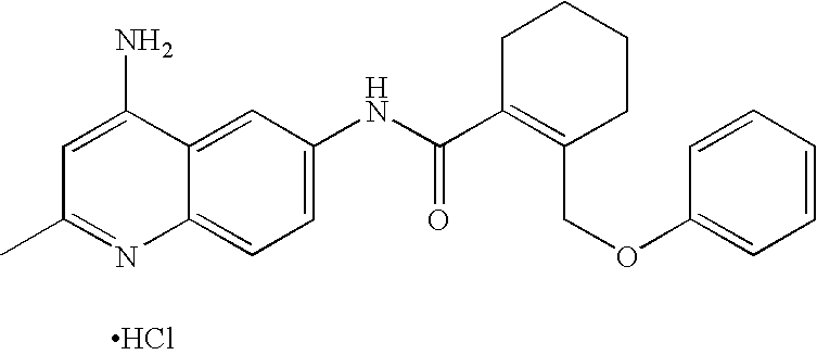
Cl.C12=CC=C(NC(=O)C3=C(COC4=CC=CC=C4)CCCC3)C=C1C(N)=CC(C)=N2
